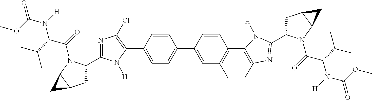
C1=CC2=C(C3=C1C=C(C1=CC=C(C4=C(Cl)N=C(C5CC6C(N5C(=O)C(C(C)C)N([H])C(OC)=O)C6)N4[H])C=C1)C=C3)N([H])C(C1CC3C(N1C(=O)C(C(C)C)N([H])C(OC)=O)C3)=N2
